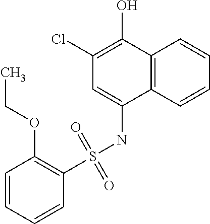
C1(OCC)=C(S(NC2=CC(Cl)=C(O)C3=C2C=CC=C3)(=O)=O)C=CC=C1
